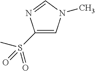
C1(S(C)(=O)=O)=CN(C)C=N1
